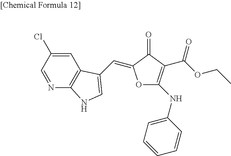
C1=C(Cl)C=NC2=C1C(C=C1OC(NC3=CC=CC=C3)=C(C(OCC)=O)C1=O)=CN2
